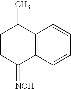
C1CC(=[NOH])C2=C(C1C)C=CC=C2
